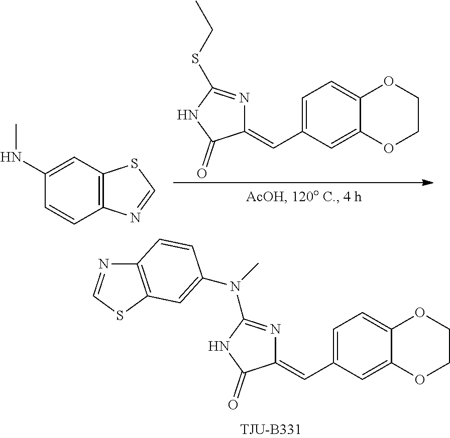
C1(=CC2=CC=C3C(=C2)OCCO3)N=C(N(C)C2=CC3=C(N=CS3)C=C2)NC1=O.C1(=CC2=CC=C3C(=C2)OCCO3)N=C(SCC)NC1=O.C1(NC)=CC2=C(C=C1)N=CS2
